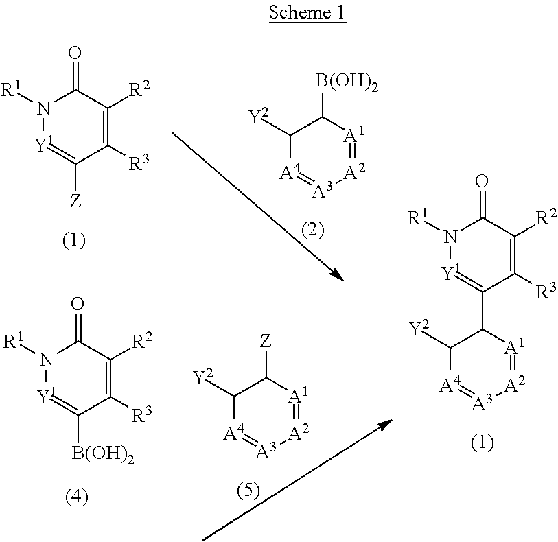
C1([Y2])[A4]=[A3][A2]=[A1]C1[B(OH)2].C1([Y2])[A4]=[A3][A2]=[A1]C1[Z].N1([R1])[Y1]=C(C2C([Y2])[A4]=[A3][A2]=[A1]2)C([R3])=C([R2])C1=O.N1([R1])[Y1]=C([Z])C([R3])=C([R2])C1=O.N1([R1])[Y1]=C([B(OH)2])C([R3])=C([R2])C1=O
